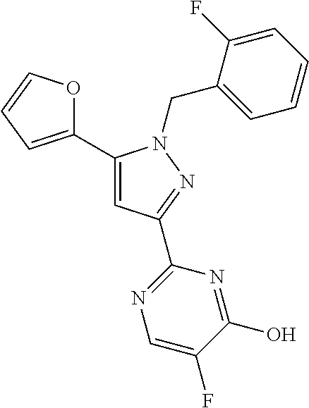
C1(C2=CC(C3=NC=C(F)C(O)=N3)=NN2CC2=CC=CC=C2F)=CC=CO1
